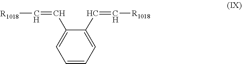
C1(C=C[R1018])=CC=CC=C1C=C[R1018]
